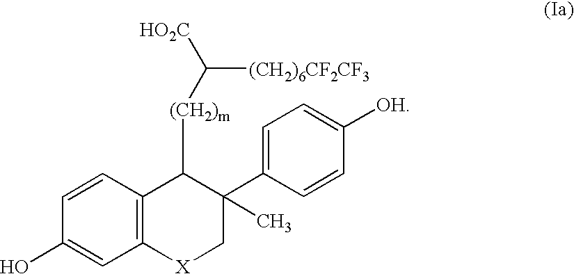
C12=C(C=CC(O)=C1)C([(CH2)m]C([(CH2)6CF2CF3])[HO2C])C(C1=CC=C([OH])C=C1)(C)C[X]2
